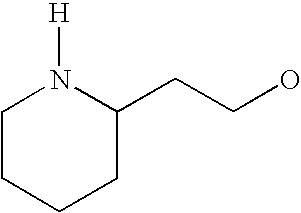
C1CCCC(CCO)N1[H]
